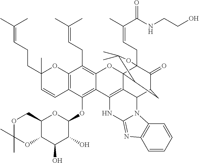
C12=C(C(OC3OC4C(C(O)C3O)OC(C)(C)OC4)=C3C(=C1CC=C(C)C)OC14C5=C3NC3=NC6=C(N3C5C3C(=O)C1(CC=C(C(=O)NCCO)C)OC(C)(C)C4C3)C=CC=C6)C=CC(CCC=C(C)C)(C)O2
